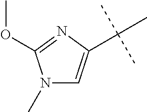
N1(C)C=C(C(C)(C)C)N=C1OC
